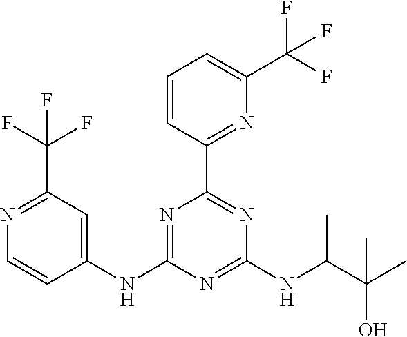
C1=CC(C2=NC(NC(C(C)(O)C)C)=NC(NC3=CC(C(F)(F)F)=NC=C3)=N2)=NC(C(F)(F)F)=C1
